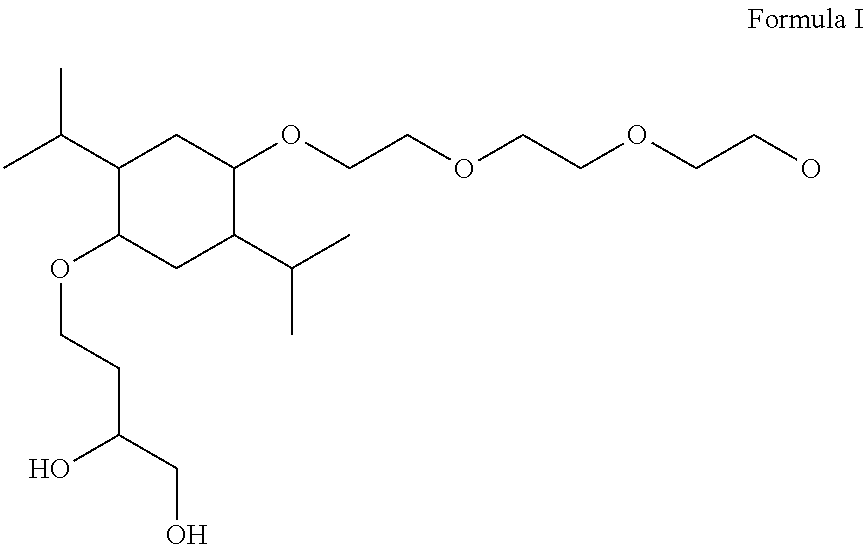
C1(C(C)C)C(OCCC(CO)O)CC(C(C)C)C(OCCOCCOCCO)C1
